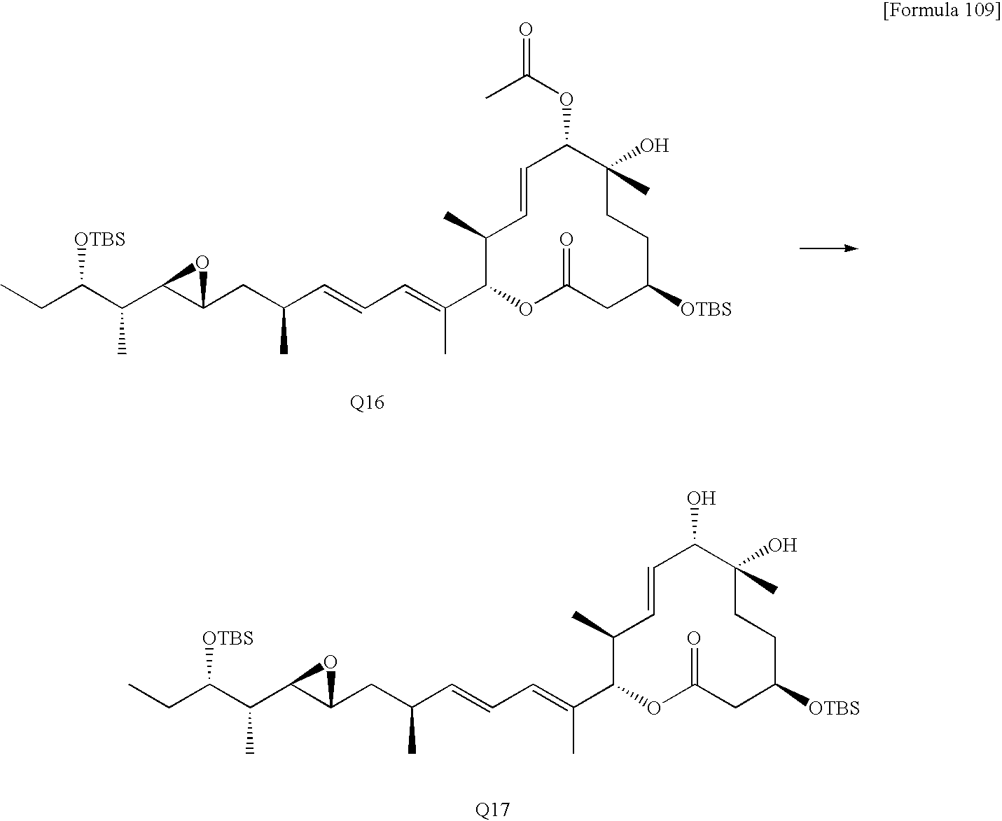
C1(C)C(C(=CC=CC(CC2C(C(C(CC)[OTBS])C)O2)C)C)OC(=O)CC([OTBS])CCC(C)(O)C(O)C=C1.C1(C)C(C(=CC=CC(CC2C(C(C(CC)[OTBS])C)O2)C)C)OC(=O)CC([OTBS])CCC(C)(O)C(OC(C)=O)C=C1
